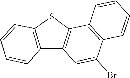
C12=C(C(Br)=CC3=C1SC1=C3C=CC=C1)C=CC=C2
